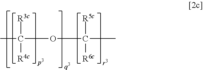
CC(OC(C)([R5c])[R6c])([R3c])[R4c]
